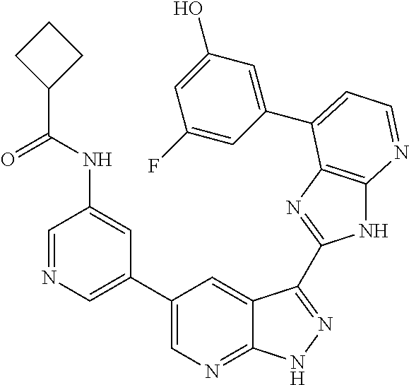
C1(C2=CN=CC(NC(C3CCC3)=O)=C2)=CN=C2C(=C1)C(C1=NC3=C(N1)N=CC=C3C1=CC(O)=CC(F)=C1)=NN2
